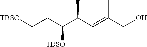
[TBSO]C(CC[TBSO])C(C=C(CO)C)C
